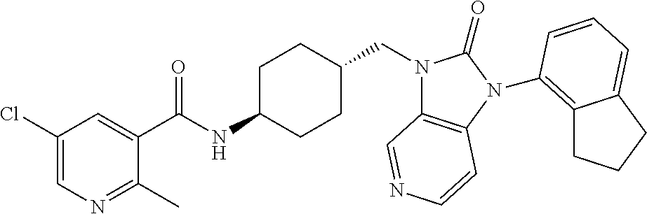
C1(Cl)=CN=C(C)C(C(NC2CCC(CN3C4=C(N(C5=C6CCCC6=CC=C5)C3=O)C=CN=C4)CC2)=O)=C1
